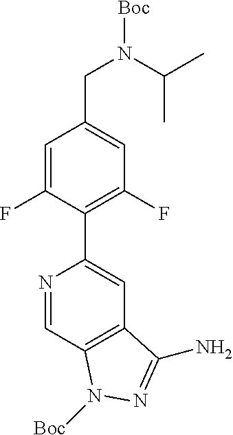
N1=CC2=C(C=C1C1=C(F)C=C(CN(C(C)C)[Boc])C=C1F)C(N)=NN2[Boc]
